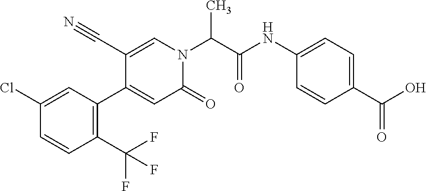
C1(Cl)=CC(C2=CC(=O)N(C(C(NC3=CC=C(C(O)=O)C=C3)=O)C)C=C2C#N)=C(C(F)(F)F)C=C1
